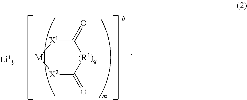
C1(=O)[X1][M][X2]C(=O)[(R1)q]1
